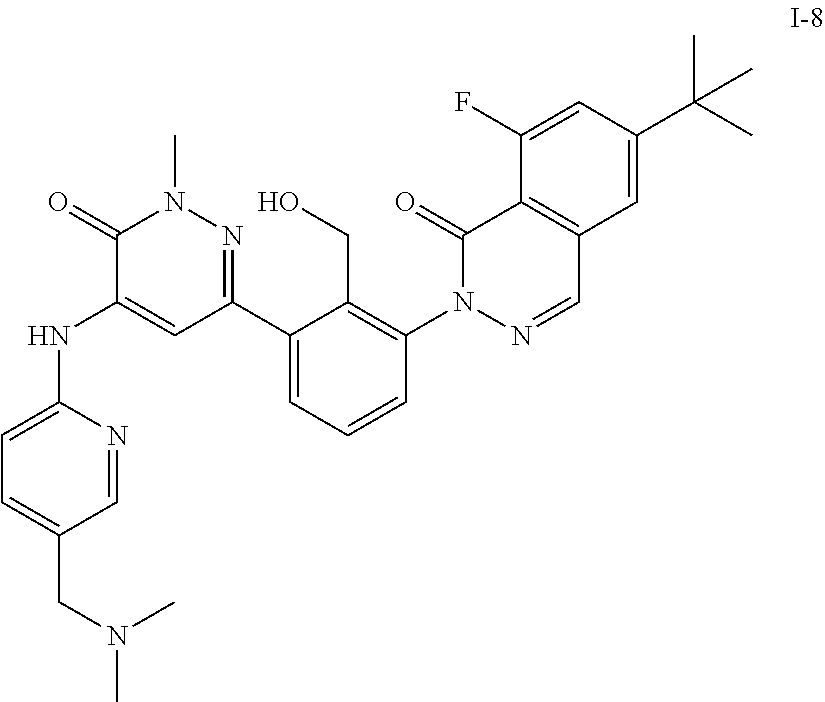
C1=NC(NC2=CC(C3=CC=CC(N4N=CC5=C(C4=O)C(F)=CC(C(C)(C)C)=C5)=C3CO)=NN(C)C2=O)=CC=C1CN(C)C
